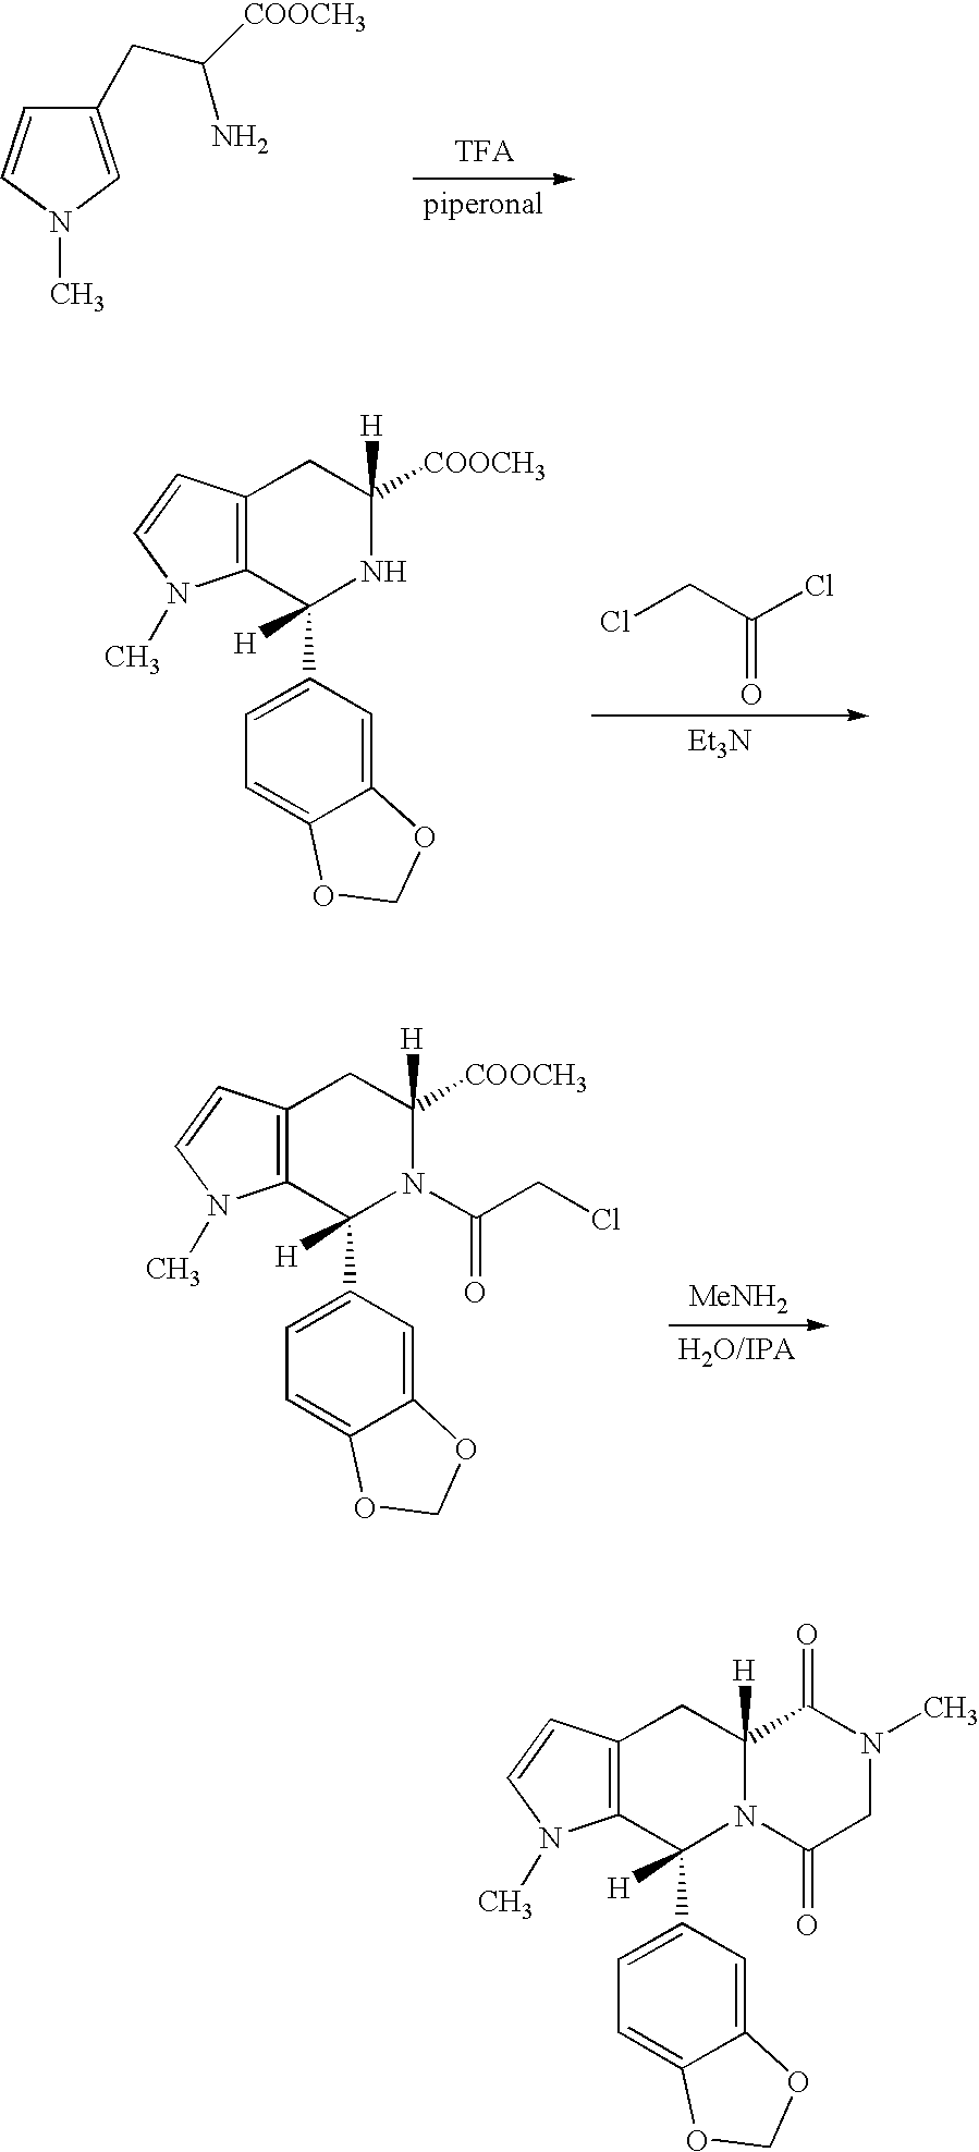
C1(CC([COOCH3])N)=CN(C)C=C1.C12=C(C(C3=CC=C4C(=C3)OCO4)([H])NC([H])([COOCH3])C1)N(C)C=C2.ClCC(Cl)=O.[Et3N].C12=C(C(C3=CC=C4C(=C3)OCO4)([H])N(C(CCl)=O)C([H])([COOCH3])C1)N(C)C=C2.[MeNH2].C12=C(C(C3=CC=C4C(=C3)OCO4)([H])N3C([H])(C1)C(=O)N(C)CC3=O)N(C)C=C2
